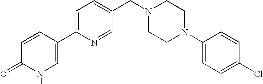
C1(=O)NC=C(C2=CC=C(CN3CCN(C4=CC=C(Cl)C=C4)CC3)C=N2)C=C1
